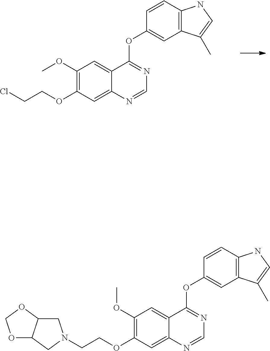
C(OC1=C(OC)C=C2C(=C1)N=CN=C2OC1=CC2=C(C=C1)NC=C2C)CCl.C(OC1=C(OC)C=C2C(=C1)N=CN=C2OC1=CC2=C(C=C1)NC=C2C)CN1CC2OCOC2C1
